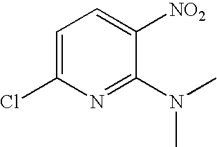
C1=C(Cl)N=C(N(C)C)C([NO2])=C1
